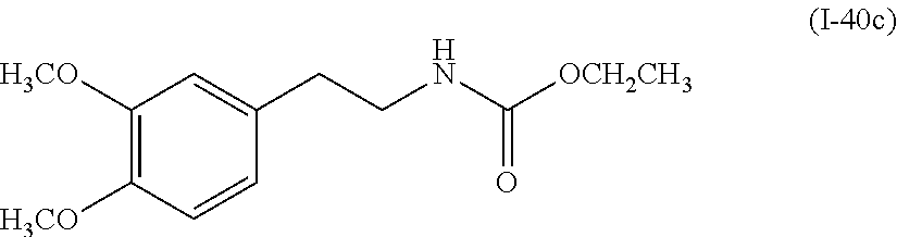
C1([H3CO])=C([H3CO])C=CC(CCNC([OCH2CH3])=O)=C1
